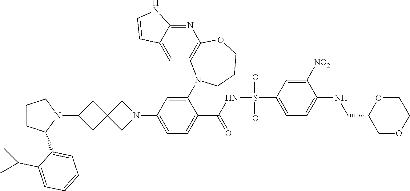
N1(C2CC3(C2)CN(C2=CC=C(C(NS(=O)(=O)C4=CC=C(NCC5COCCO5)C([NO2])=C4)=O)C(N4C5=C(N=C6C(=C5)C=CN6)OCCC4)=C2)C3)CCCC1C1=CC=CC=C1C(C)C
